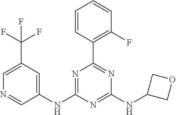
C1=CC(C2=NC(NC3COC3)=NC(NC3=CC(C(F)(F)F)=CN=C3)=N2)=C(F)C=C1
